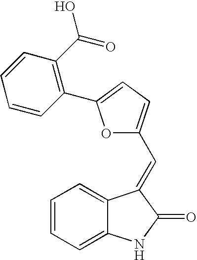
C1=CC=C2C(=C1)C(=CC1=CC=C(C3=C(C(=O)O)C=CC=C3)O1)C(=O)N2
